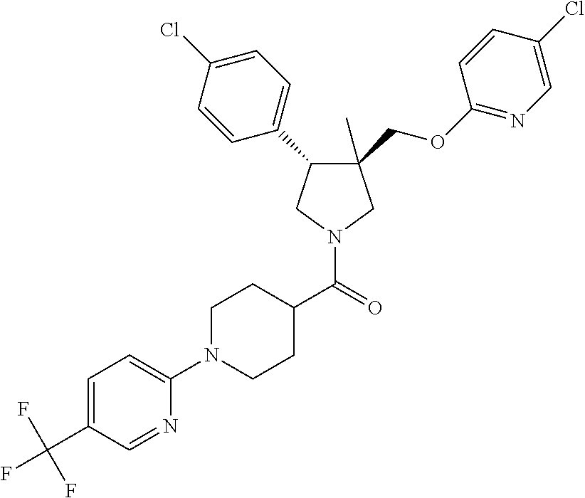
C1(COC2=NC=C(Cl)C=C2)(C)C(C2=CC=C(Cl)C=C2)CN(C(C2CCN(C3=CC=C(C(F)(F)F)C=N3)CC2)=O)C1
